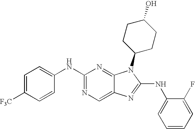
C1(NC2=CC=C([F3C])C=C2)=NC=C2C(=N1)N(C1CCC(O)CC1)C(NC1=CC=CC=C1F)=N2
